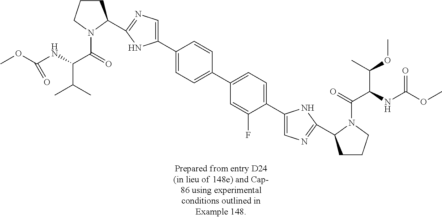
C1CCN(C(=O)C(NC(OC)=O)C(C)C)C1C1=NC=C(C2=CC=C(C3=CC=C(C4=CN=C(C5CCCN5C(=O)C(NC(OC)=O)C(C)OC)N4)C(F)=C3)C=C2)N1
